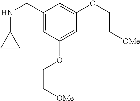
C1(CNC2CC2)=CC(OCC[OMe])=CC(OCC[OMe])=C1
